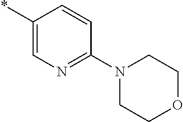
C1(*)=CN=C(N2CCOCC2)C=C1
